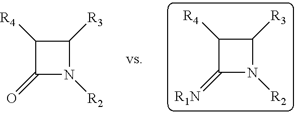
C1(=[R1N])N([R2])C([R3])C1[R4].C1(=O)N([R2])C([R3])C1[R4]
